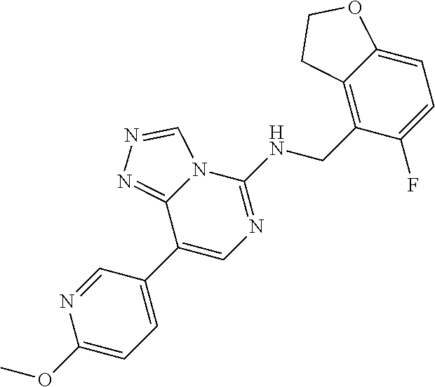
C1(OC)=CC=C(C2=CN=C(NCC3=C4C(=CC=C3F)OCC4)N3C2=NN=C3)C=N1
